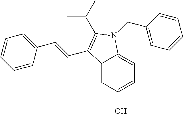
C12=CC(O)=CC=C1N(CC1=CC=CC=C1)C(C(C)C)=C2C=CC1=CC=CC=C1
